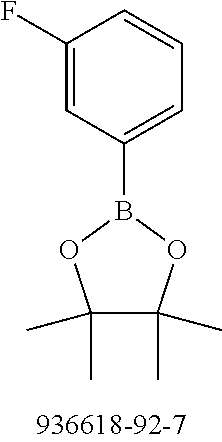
C1(F)=CC(B2OC(C)(C)C(C)(C)O2)=CC=C1
